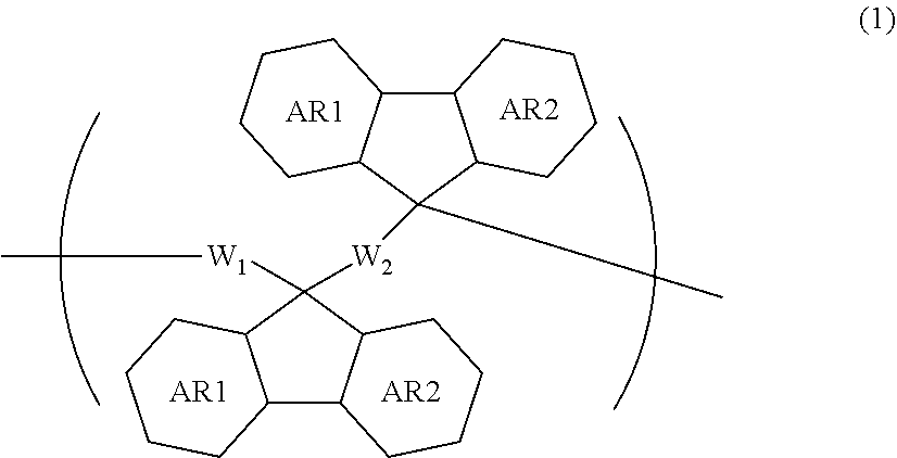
C12C3C(C([W1]C)([W2]C4(C)C5C(C6C4CCCC6)CCCC5)C1CCCC2)CCCC3.[AR1].[AR2].[AR2].[AR1]
